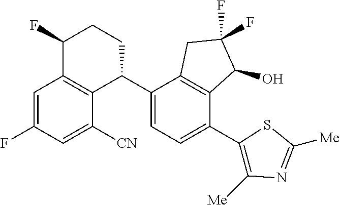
C1(F)C2=C(C(C3=CC=C(C4=C([Me])N=C([Me])S4)C4=C3CC(F)(F)C4O)CC1)C([CN])=CC(F)=C2
